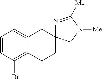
C1=CC(Br)=C2C(=C1)CC1(CC2)N=C([Me])N([Me])C1
